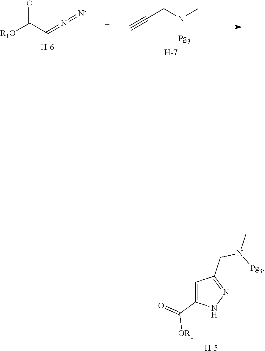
C1=C(C(=O)[OR1])NN=C1CN([Pg3])C.[H].[R1O]C(=O)C=N=[N-].[H].N([Pg3])(CC#C)C.[H]
